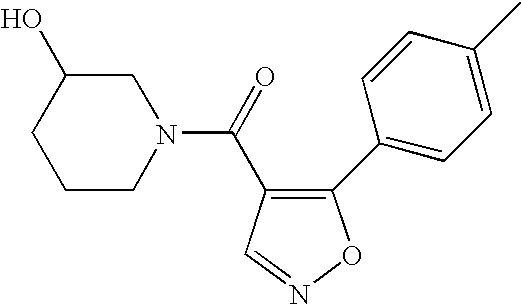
C1CN(C(=O)C2=C(C3=CC=C(C)C=C3)ON=C2)CC(O)C1
